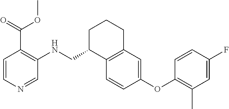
C1C(CNC2=C(C(OC)=O)C=CN=C2)C2=C(CC1)C=C(OC1=C(C)C=C(F)C=C1)C=C2
